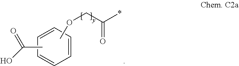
C1=CC=CC=C1.CC(O)=O.O=C(COC)*
